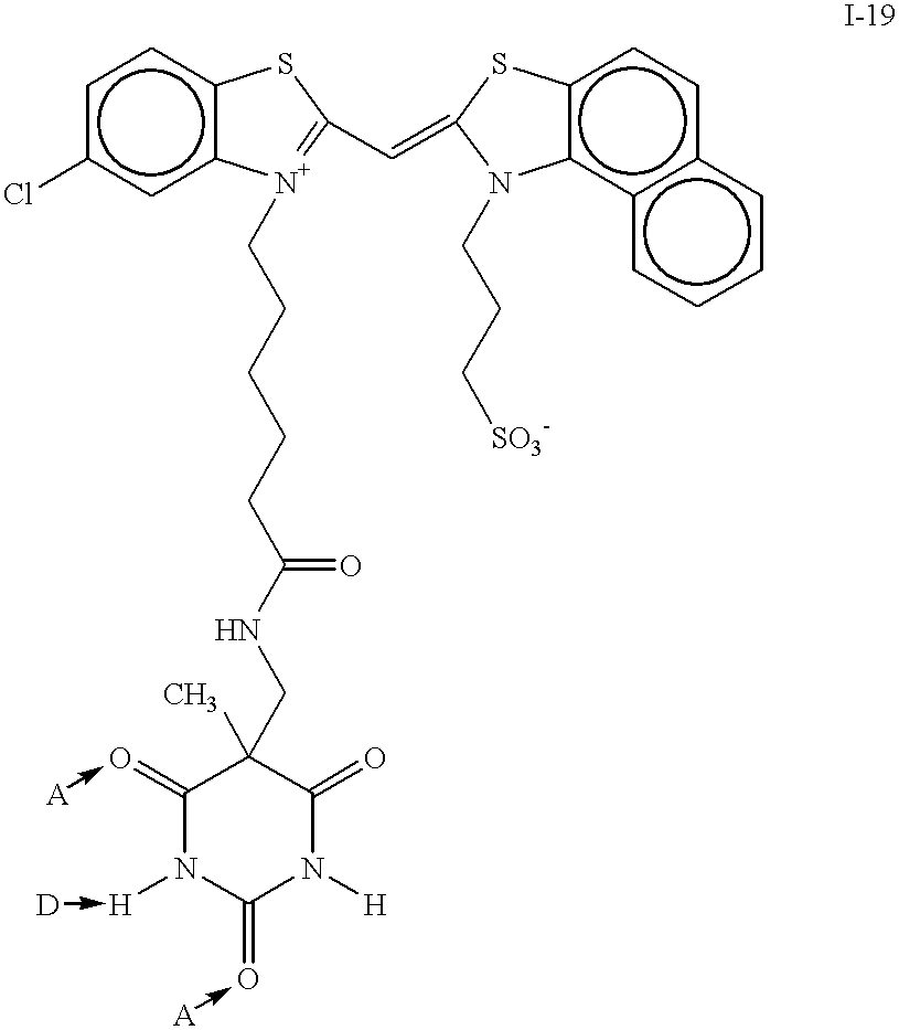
Clc1cc2c(cc1)SC(C=C1Sc3c(c4c(cc3)cccc4)N1CCC[SO3-])=[N+]2CCCCCC(NCC1(C)C(=[O-]-[A])N([H]-[D])C(=[O-]-[A])N([H])C1=O)=O
